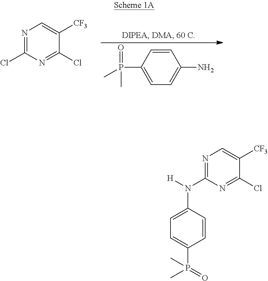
N1=C(N([H])C2=CC=C(P(=O)(C)C)C=C2)N=C(Cl)C([CF3])=C1.N1=C(Cl)N=C(Cl)C([CF3])=C1.C1=CC(P(=O)(C)C)=CC=C1N
